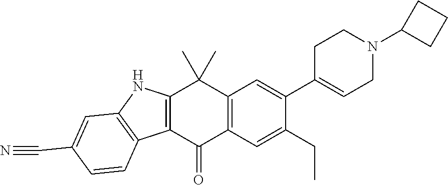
C1(C2=CC3=C(C=C2CC)C(=O)C2=C(C3(C)C)NC3=C2C=CC(C#N)=C3)=CCN(C2CCC2)CC1
